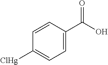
O=C(C1=CC=C([ClHg])C=C1)O
